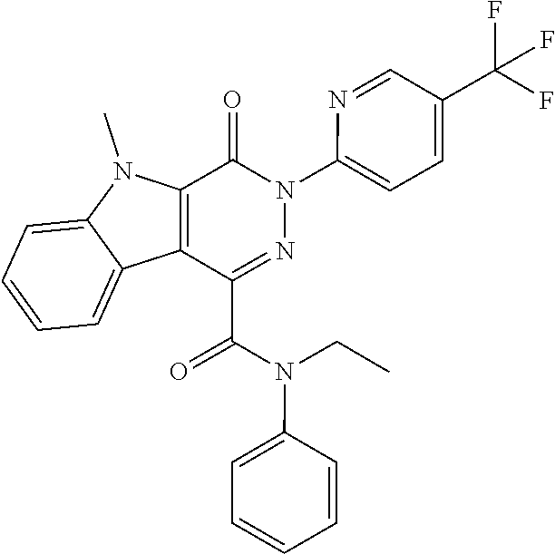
C1(=O)C2=C(C(C(N(CC)C3=CC=CC=C3)=O)=NN1C1=CC=C(C(F)(F)F)C=N1)C1=CC=CC=C1N2C
